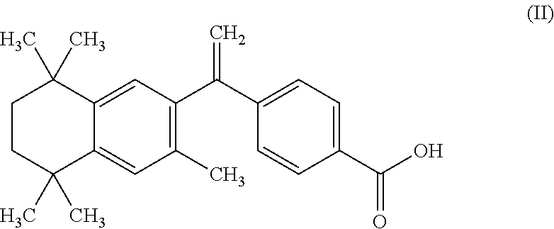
C1(C)=C(C(C2=CC=C(C(O)=O)C=C2)=C)C=C2C(=C1)C(C)(C)CCC2(C)C
